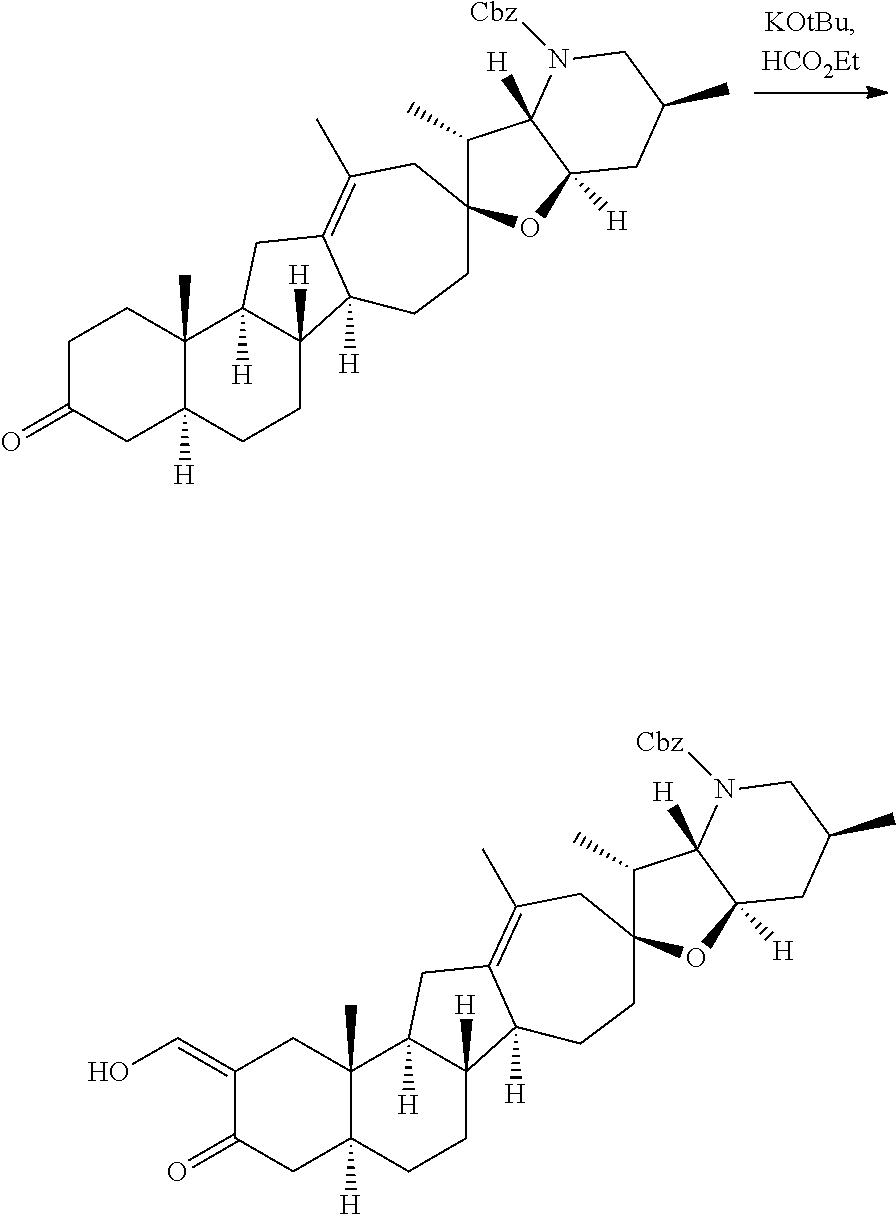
C1C(=O)CC2([H])C(C)(C1)C1([H])C([H])(CC2)C2([H])C(=C(C)CC3(CC2)C(C)C2([H])C([H])(O3)CC(C)CN2[Cbz])C1.C1(=CO)C(=O)CC2([H])C(C)(C1)C1([H])C([H])(CC2)C2([H])C(=C(C)CC3(CC2)C(C)C2([H])C([H])(O3)CC(C)CN2[Cbz])C1
